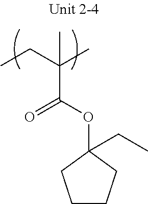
C(C(OC1(CC)CCCC1)=O)(CC)(C)C
